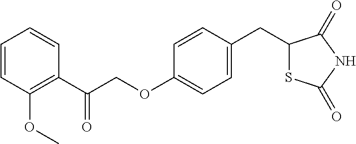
C1=CC(OC)=C(C(COC2=CC=C(CC3SC(=O)NC3=O)C=C2)=O)C=C1
